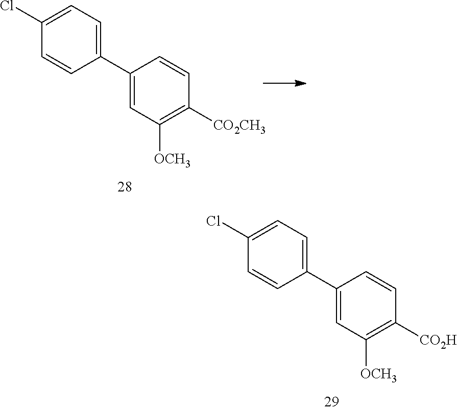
C1(C2=CC([OCH3])=C([CO2CH3])C=C2)=CC=C(Cl)C=C1.C1(C2=CC([OCH3])=C([CO2H])C=C2)=CC=C(Cl)C=C1
